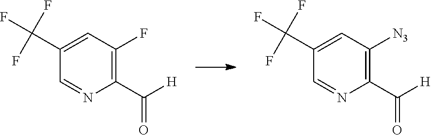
C1=NC(C([H])=O)=C(F)C=C1C(F)(F)F.C1=NC(C([H])=O)=C([N3])C=C1C(F)(F)F
